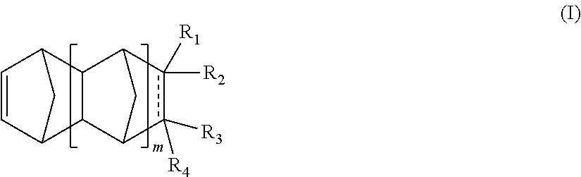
C1=CC2CC1C1C3c([R3])([R4])c([R1])([R2])C(C21)C3
